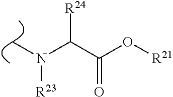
C(C(O[R21])=O)(N(C)[R23])[R24]
